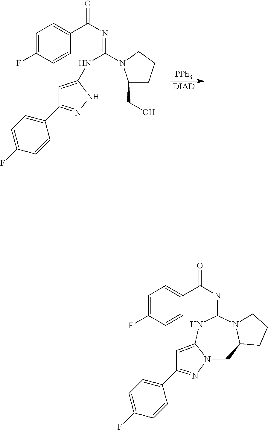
C1=C(F)C=CC(C(N=C2NC3=CC(C4=CC=C(F)C=C4)=NN3CC3N2CCC3)=O)=C1.[PPh3].[DIAD].C1=C(F)C=CC(C(N=C(NC2=CC(C3=CC=C(F)C=C3)=NN2)N2C(CO)CCC2)=O)=C1
